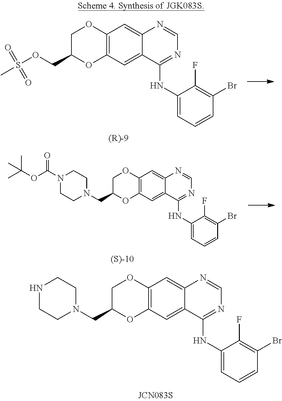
C1C(CN2CCNCC2)OC2=C(O1)C=C1C(=C2)C(NC2=CC=CC(Br)=C2F)=NC=N1.C1C(COS(C)(=O)=O)OC2=C(O1)C=C1C(=C2)C(NC2=CC=CC(Br)=C2F)=NC=N1.C1C(CN2CCN(C(OC(C)(C)C)=O)CC2)OC2=C(O1)C=C1C(=C2)C(NC2=CC=CC(Br)=C2F)=NC=N1
